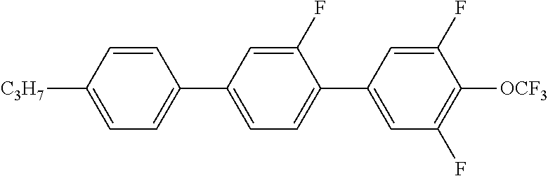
C1=CC([C3H7])=CC=C1C1=CC=C(C2=CC(F)=C([OCF3])C(F)=C2)C(F)=C1
